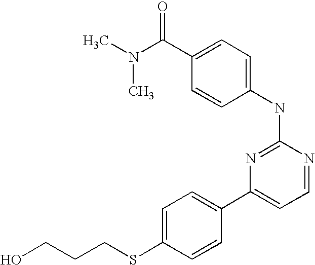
O=C(C1=CC=C(NC2=NC(C3=CC=C(SCCCO)C=C3)=CC=N2)C=C1)N(C)C
